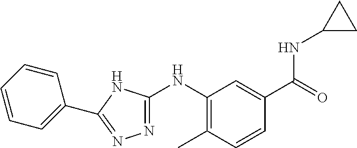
C1(NC2=NN=C(C3=CC=CC=C3)N2)=C(C)C=CC(C(=O)NC2CC2)=C1
